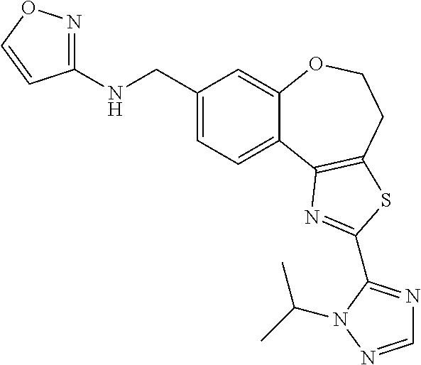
C1(CNC2=NOC=C2)=CC=C2C(=C1)OCCC1=C2N=C(C2=NC=NN2C(C)C)S1
